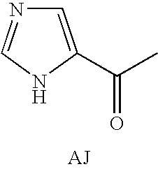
C1=C(C(C)=O)NC=N1
